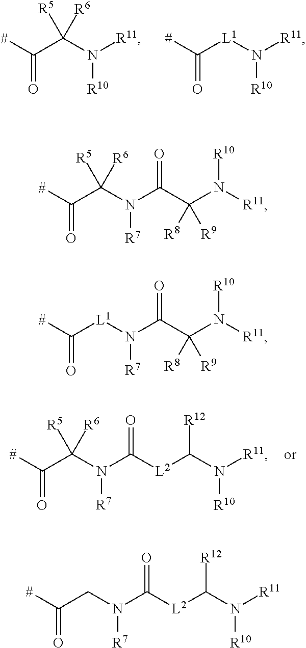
C(C(N([R11])[R10])([R6])[R5])([#])=O.C([L1]N([R11])[R10])([#])=O.C(C(N(C([L2]C(N([R11])[R10])[R12])=O)[R7])([R6])[R5])([#])=O.C(C(N(C(C(N([R11])[R10])([R9])[R8])=O)[R7])([R6])[R5])([#])=O.C([L1]N(C(C(N([R11])[R10])([R9])[R8])=O)[R7])([#])=O.C(CN(C([L2]C(N([R11])[R10])[R12])=O)[R7])([#])=O
